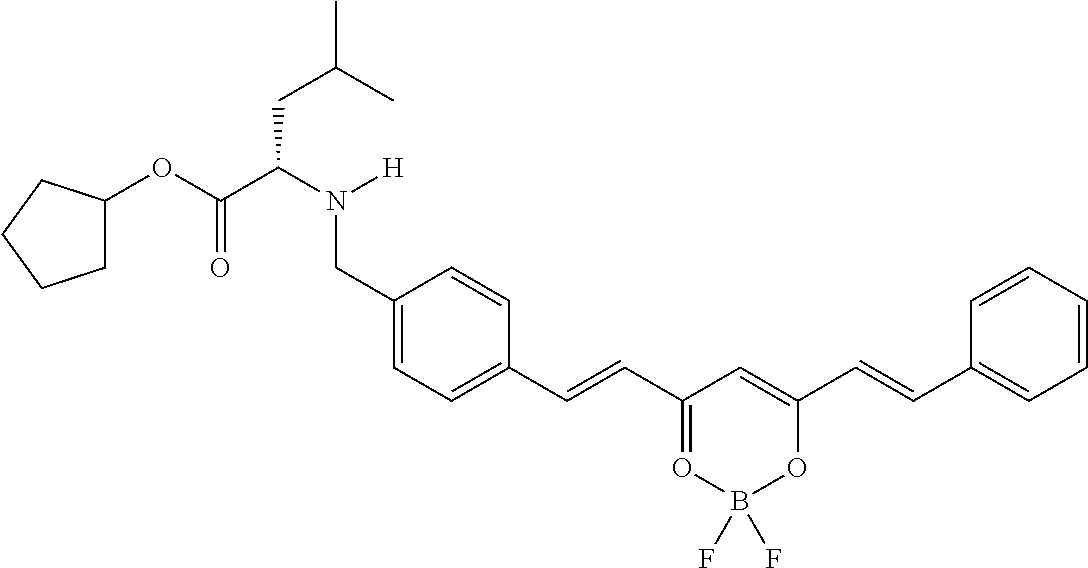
C1C(OC(C(N([H])CC2=CC=C(C=CC3=OB(F)(F)OC(C=CC4=CC=CC=C4)=C3)C=C2)CC(C)C)=O)CCC1
